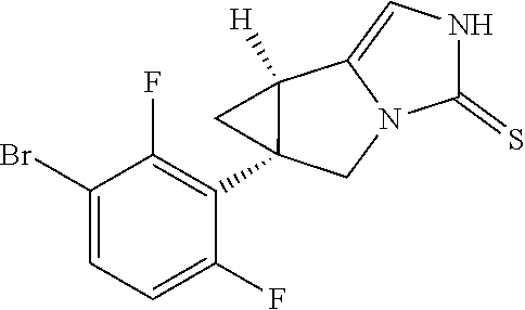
C1(Br)=CC=C(F)C(C23CN4C(=CNC4=S)C2([H])C3)=C1F
